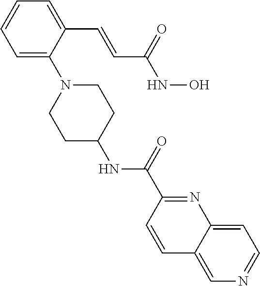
C1=C(C=CC(NO)=O)C(N2CCC(NC(=O)C3=NC4=CC=NC=C4C=C3)CC2)=CC=C1
